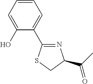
C1=CC=C(O)C(C2=NC(C(=O)C)CS2)=C1
